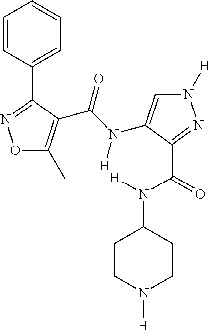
C1CN([H])CCC1N([H])C(=O)C1=NN([H])C=C1N(C(=O)C1=C(C)ON=C1C1=CC=CC=C1)[H]
